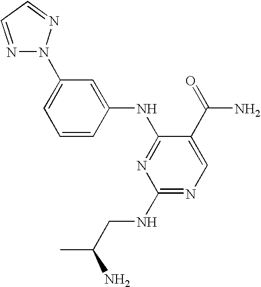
C1=CC(NC2=NC(NCC(C)N)=NC=C2C(=O)N)=CC(N2N=CC=N2)=C1
